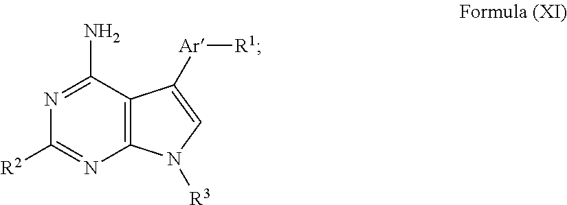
C12=C(C(N)=NC([R2])=N1)C([Ar][R1])=CN2[R3]
